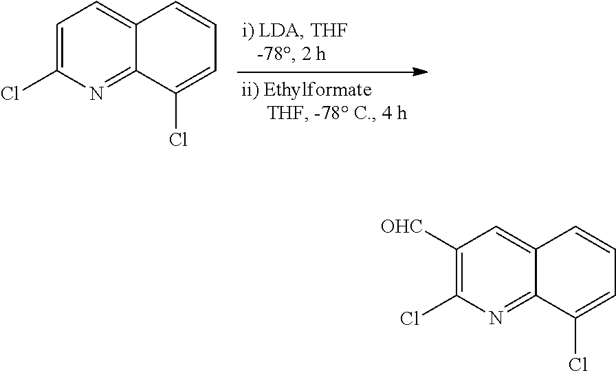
C1=C(Cl)N=C2C(=C1)C=CC=C2Cl.C1([OHC])=C(Cl)N=C2C(=C1)C=CC=C2Cl
